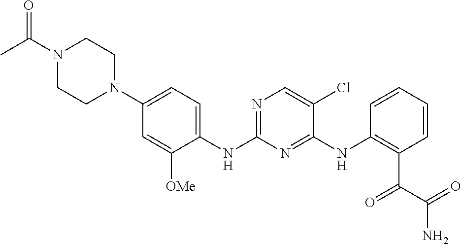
N1(C(C)=O)CCN(C2=CC=C(NC3=NC=C(Cl)C(NC4=C(C(=O)C(=O)N)C=CC=C4)=N3)C([OMe])=C2)CC1
